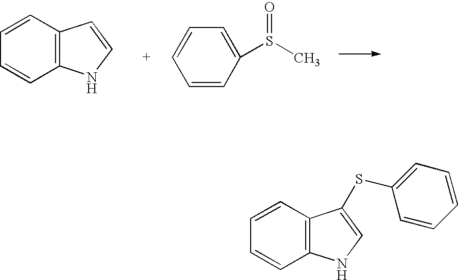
C12=C(C=CC=C1)C=CN2.C1=CC=CC(S(C)=O)=C1.C12=C(C=CC=C1)C(SC1=CC=CC=C1)=CN2
